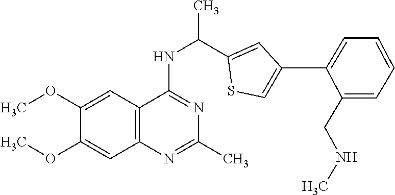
C1(OC)=CC2=C(C=C1OC)N=C(C)N=C2NC(C1=CC(C2=CC=CC=C2CNC)=CS1)C
